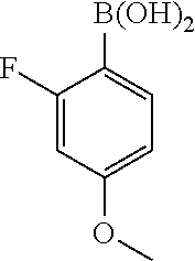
C1(F)=CC(OC)=CC=C1[B(OH)2]
